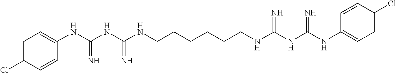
C1(NC(NC(NCCCCCCNC(NC(NC2=CC=C(Cl)C=C2)=N)=N)=N)=N)=CC=C(Cl)C=C1
